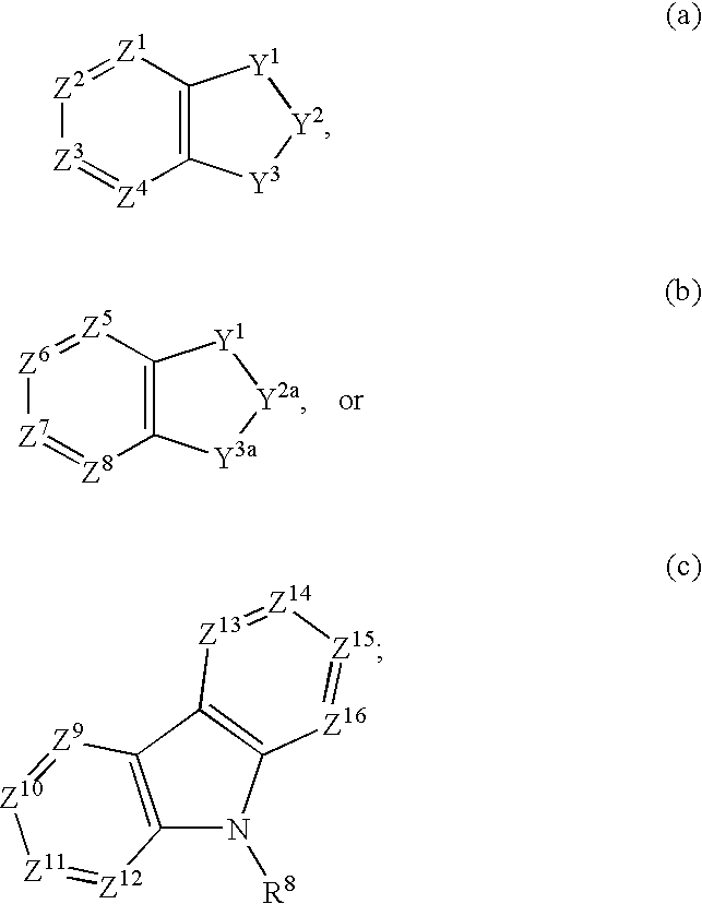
C12=C([Z5]=[Z6][Z7]=[Z8]1)[Y1][Y2a][Y3a]2.C12=C([Z1]=[Z2][Z3]=[Z4]1)[Y1][Y2][Y3]2.C12=C(C3=C(N1[R8])[Z16]=[Z15][Z14]=[Z13]3)[Z9]=[Z10][Z11]=[Z12]2
